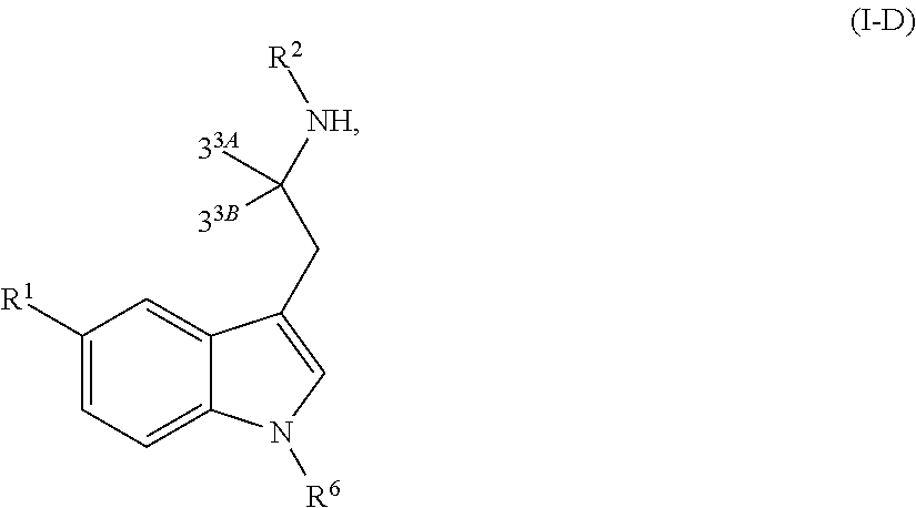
C1([R1])=CC=C2C(=C1)C(CC([NH][R2])([33A])[33B])=CN2[R6]
